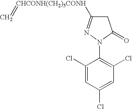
C1C([CHCONH(CH2)5CONH]=C)=NN(C2=C(Cl)C=C(Cl)C=C2Cl)C1=O
